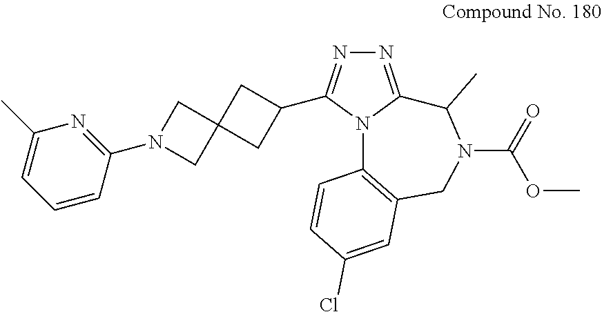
N1=C2N(C(C3CC4(C3)CN(C3=NC(C)=CC=C3)C4)=N1)C1=C(CN(C(OC)=O)C2C)C=C(Cl)C=C1
